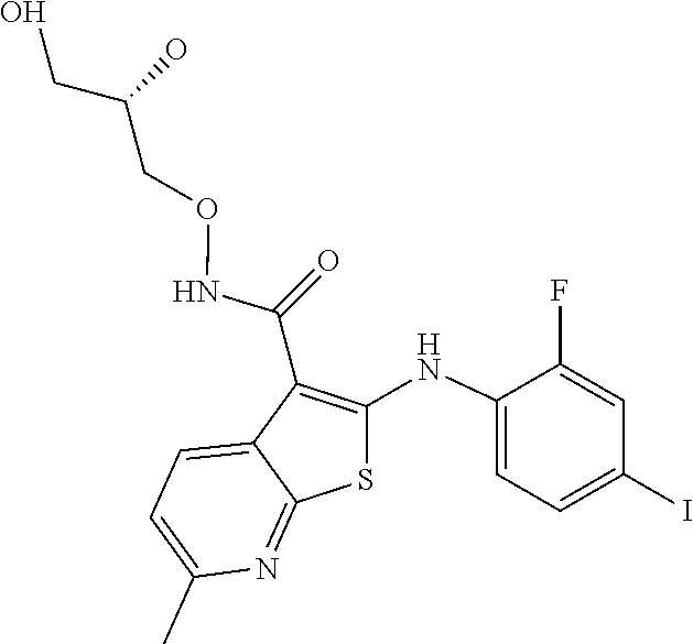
C1(F)=CC(I)=CC=C1NC1=C(C(NOCC(CO)O)=O)C2=CC=C(C)N=C2S1
